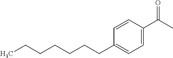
C1=C(C(C)=O)C=CC(CCCCCCC)=C1
